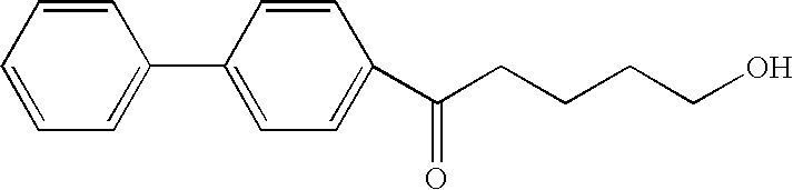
C1=CC=CC=C1C1=CC=C(C(CCCCO)=O)C=C1
